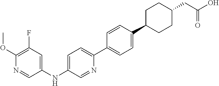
C1=C(NC2=CC(F)=C(OC)N=C2)C=NC(C2=CC=C(C3CCC(CC(O)=O)CC3)C=C2)=C1
